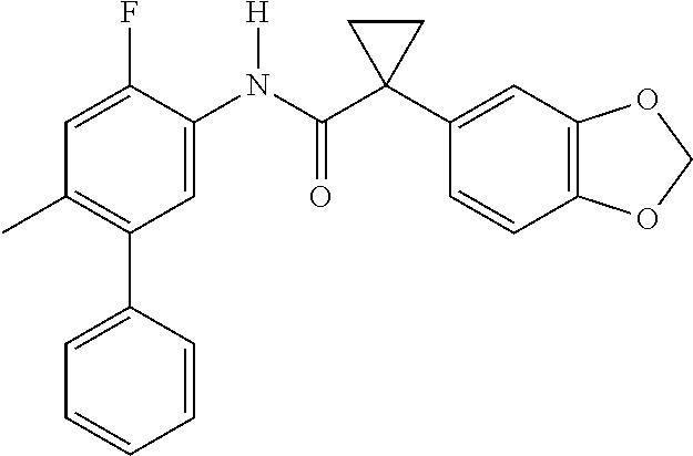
CC1=C(C2=CC=CC=C2)C=C(N(C(C2(C3=CC4=C(C=C3)OCO4)CC2)=O)[H])C(F)=C1
